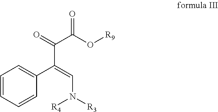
C1=CC=CC(C(=CN([R3])[R4])C(=O)C(O[R9])=O)=C1
